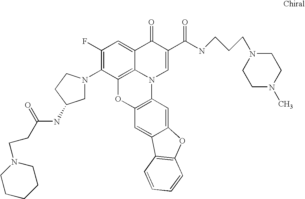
C1(F)=C(N2CC(NC(CCN3CCCCC3)=O)CC2)C2=C3C(=C1)C(=O)C(C(NCCCN1CCN(C)CC1)=O)=CN3C1=C(O2)C=C2C(=C1)OC1=C2C=CC=C1
